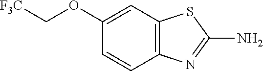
C1(OC[F3C])=CC2=C(C=C1)N=C(N)S2
